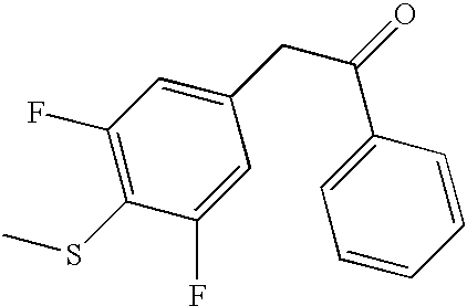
C1(F)=C(SC)C(F)=CC(CC(C2=CC=CC=C2)=O)=C1
